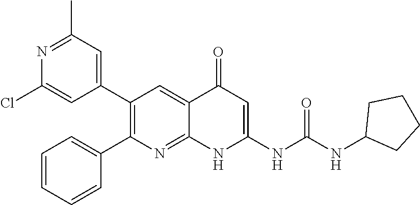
N1=C(C)C=C(C2=C(C3=CC=CC=C3)N=C3C(=C2)C(=O)C=C(NC(NC2CCCC2)=O)N3)C=C1Cl
